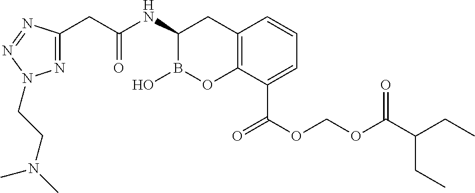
N1=C(CC(NC2B(O)OC3=C(C2)C=CC=C3C(OCOC(C(CC)CC)=O)=O)=O)N=NN1CCN(C)C
